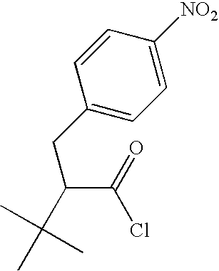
C1(CC(C(=O)Cl)C(C)(C)C)=CC=C([NO2])C=C1
